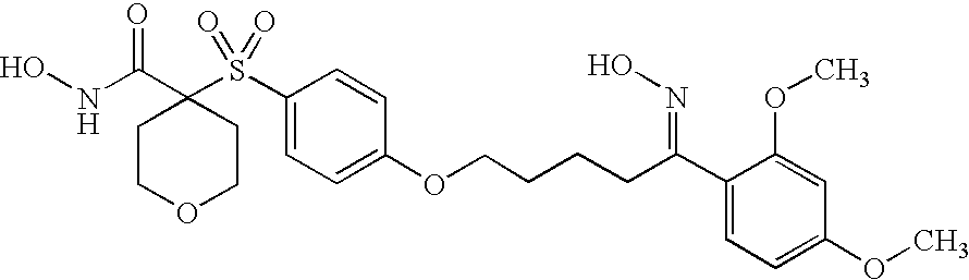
N(C(=O)C1(S(=O)(=O)C2=CC=C(OCCCCC(=NO)C3=CC=C(OC)C=C3OC)C=C2)CCOCC1)O
